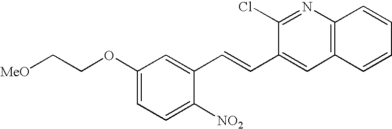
N1=C(Cl)C(C=CC2=CC(OCC[MeO])=CC=C2[NO2])=CC2=C1C=CC=C2
